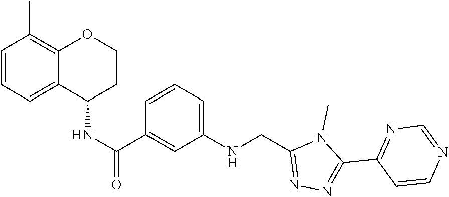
C1=CC(C)=C2C(=C1)C(NC(=O)C1=CC(NCC3=NN=C(C4=NC=NC=C4)N3C)=CC=C1)CCO2
